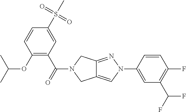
O(C1=C(C(=O)N2CC3=CN(C4=CC(C(F)F)=C(F)C=C4)N=C3C2)C=C(S(C)(=O)=O)C=C1)C(C)C
